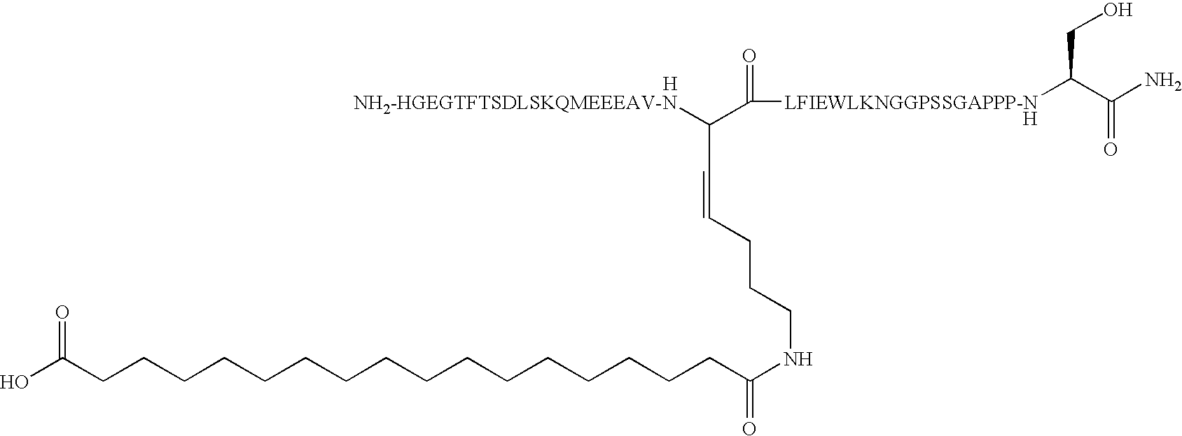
[H].C(CCCNC(=O)CCCCCCCCCCCCCCCCC(O)=O)=CC([NH2-HGEGTFTSDLSKQMEEEAV-N])C([LFIEWLKNGGPSSGAPPP-NH]C(CO)C(=O)N)=O
